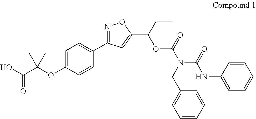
C1=C(OC(C(O)=O)(C)C)C=CC(C2=NOC(C(CC)OC(N(CC3=CC=CC=C3)C(=O)NC3=CC=CC=C3)=O)=C2)=C1
